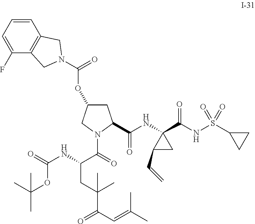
C1=CC=C(F)C2=C1CN(C(=O)OC1CC(C(NC3(C(NS(C4CC4)(=O)=O)=O)C(C=C)C3)=O)N(C(=O)C(NC(=O)OC(C)(C)C)CC(C(C=C(C)C)=O)(C)C)C1)C2
